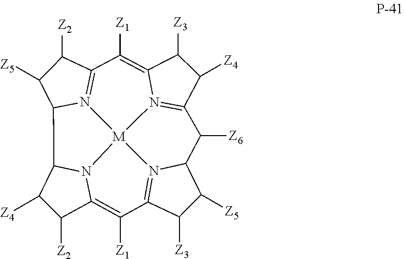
C1([Z4])C([Z2])C2=C([Z1])C3=N4C(C([Z5])C3[Z3])C([Z6])C3=N5C(=C([Z1])C6=N7C(C1N2[M]754)C([Z5])C6[Z2])C([Z3])C3[Z4]
